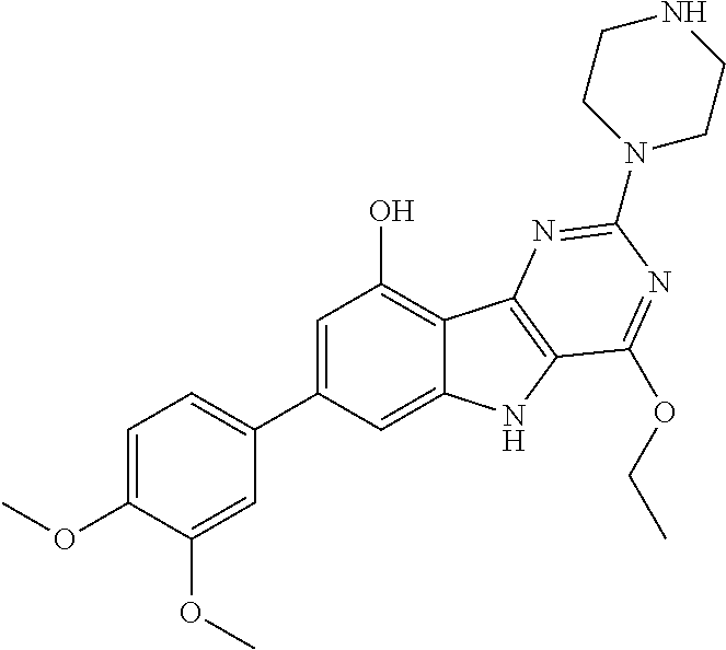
C1=C(C2=CC=C(OC)C(OC)=C2)C=C2C(=C1O)C1=C(N2)C(OCC)=NC(N2CCNCC2)=N1
